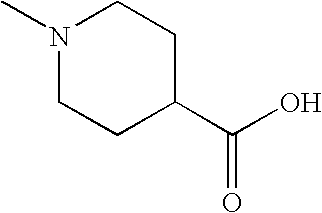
N1(C)CCC(C(O)=O)CC1
